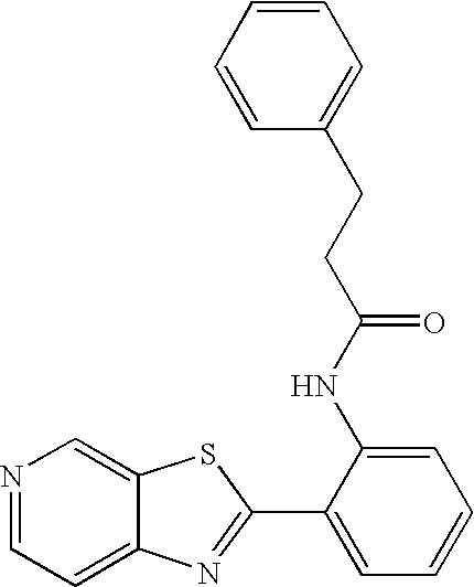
C12=CC=NC=C1SC(C1=CC=CC=C1NC(CCC1=CC=CC=C1)=O)=N2
